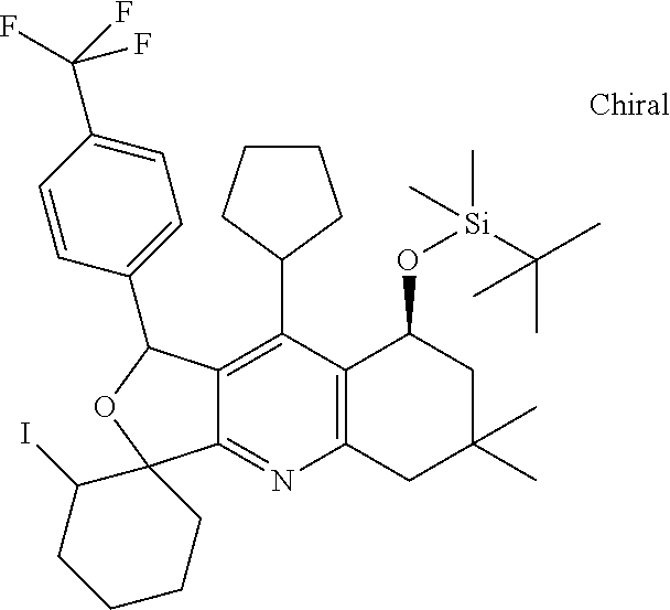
C1CCC(C2=C3C(=NC4=C2C(O[Si](C)(C)C(C)(C)C)CC(C)(C)C4)C2(OC3C3=CC=C(C(F)(F)F)C=C3)C(I)CCCC2)C1
